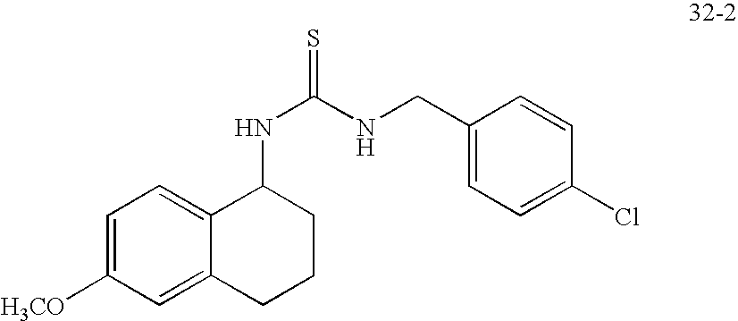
C1=C([H3CO])C=C2C(=C1)C(NC(=S)NCC1=CC=C(Cl)C=C1)CCC2
